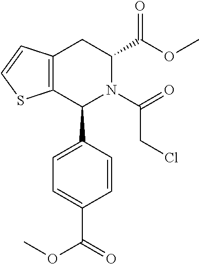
C12=C(CC(C(OC)=O)N(C(=O)CCl)C1C1=CC=C(C(=O)OC)C=C1)C=CS2
